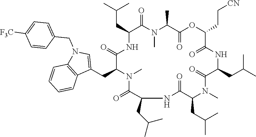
C(CC1NC(=O)C(CC2=CN(CC3=CC=C([F3C])C=C3)C3=C2C=CC=C3)N(C)C(=O)C(CC(C)C)NC(=O)C(CC(C)C)N(C)C(=O)C(CC(C)C)NC(=O)C(CC[CN])OC(=O)C(C)N(C)C1=O)(C)C
